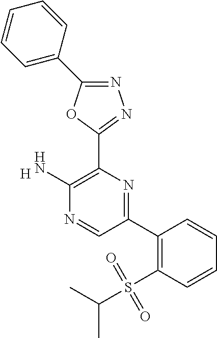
[H].C1(N)=C(C2=NN=C(C3=CC=CC=C3)O2)N=C(C2=C(S(C(C)C)(=O)=O)C=CC=C2)C=N1
